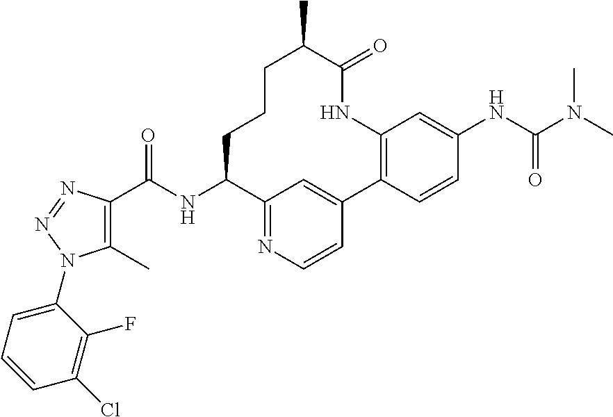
C1(C)=C(C(NC2C3=NC=CC(=C3)C3=C(NC(=O)C(C)CCC2)C=C(NC(=O)N(C)C)C=C3)=O)N=NN1C1=CC=CC(Cl)=C1F
